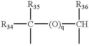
[R34]C([(O)q]C([R36])C)([R35])C
